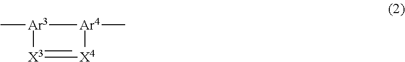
C[Ar3]1[Ar4](C)[X4]=[X3]1
